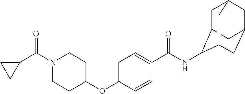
C1=C(OC2CCN(C(C3CC3)=O)CC2)C=CC(C(NC2C3CC4CC(CC2C4)C3)=O)=C1
